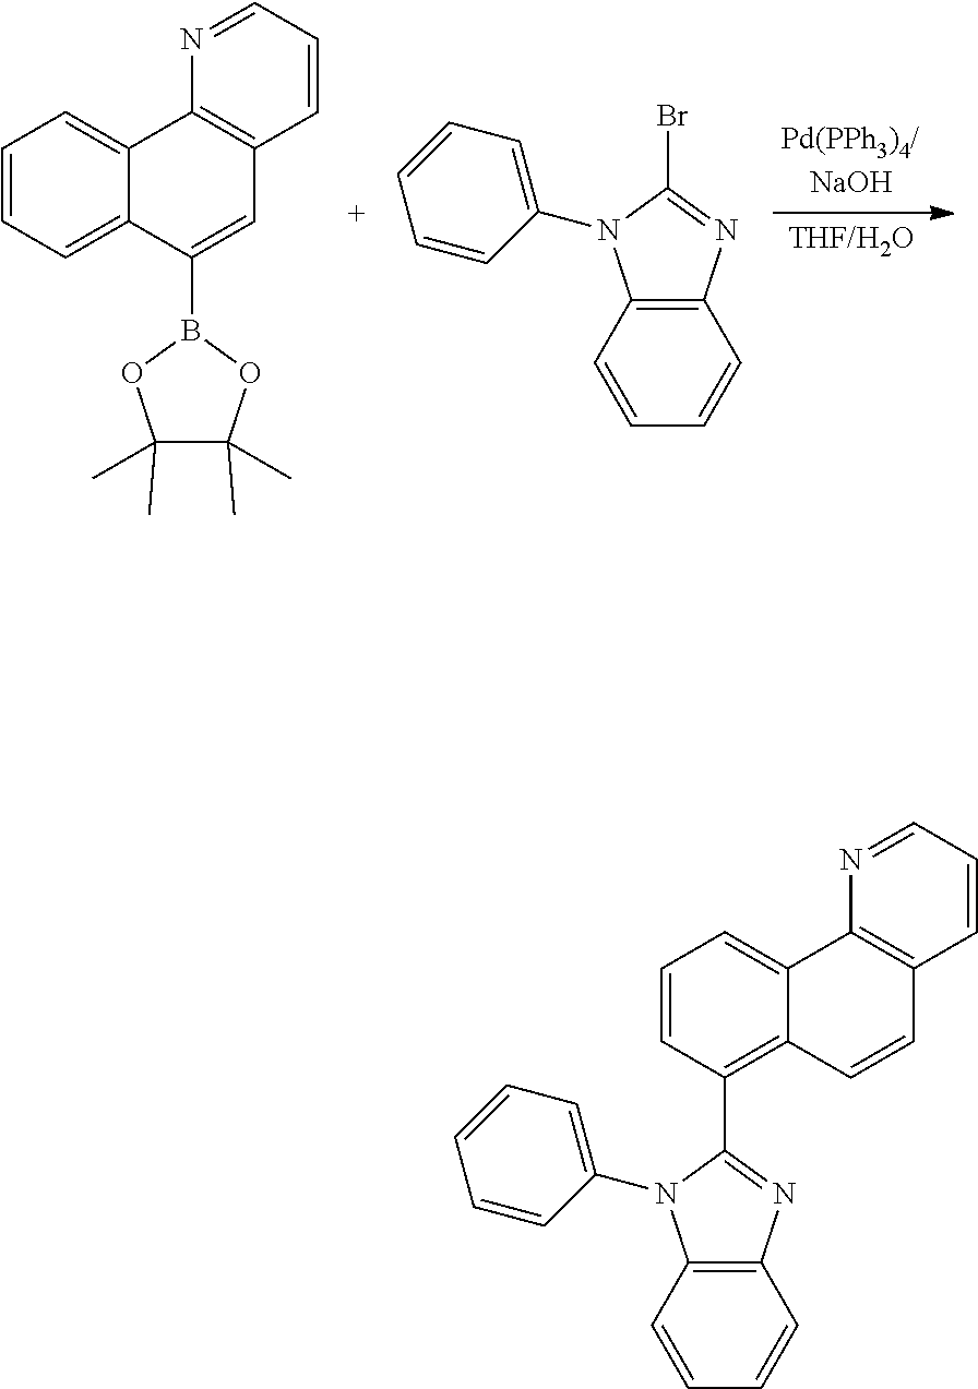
C1=CC=C2C(=C1)C1=C(C=C2B2OC(C)(C)C(C)(C)O2)C=CC=N1.C12=C(C=CC=C1)N(C1=CC=CC=C1)C(Br)=N2.C1=CC=C2C(=C1C1=NC3=C(N1C1=CC=CC=C1)C=CC=C3)C=CC1=C2N=CC=C1
